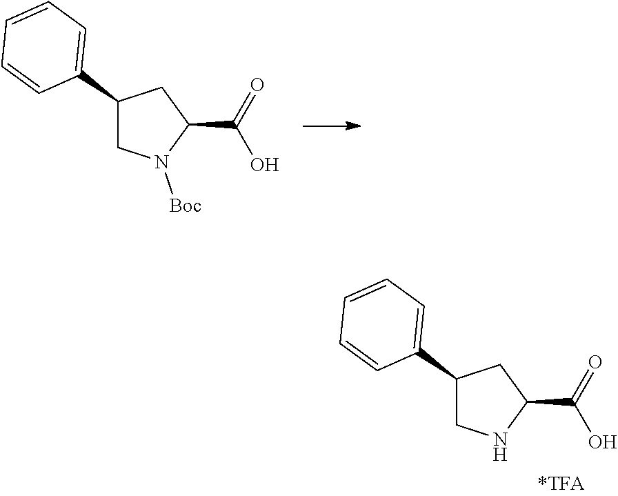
C1(C2=CC=CC=C2)CN([Boc])C(C(=O)O)C1.C1(C2=CC=CC=C2)CNC(C(=O)O)C1
